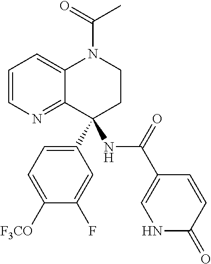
C1=CN=C2C(=C1)N(C(C)=O)CCC2(C1=CC=C([F3CO])C(F)=C1)NC(C1=CNC(=O)C=C1)=O
